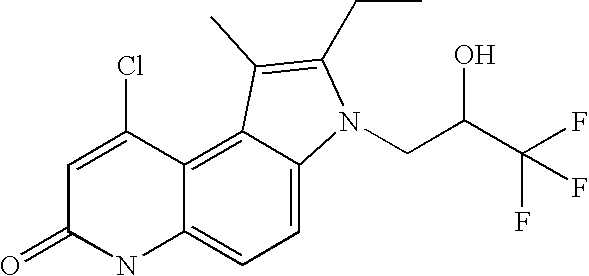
C12=CC=C3C(=C1C(Cl)=CC(=O)N2)C(C)=C(CC)N3CC(C(F)(F)F)O
